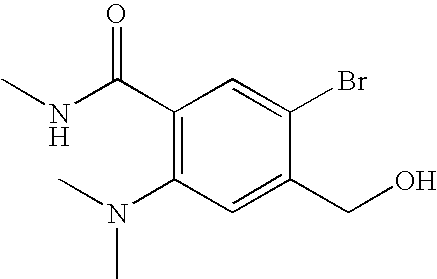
C1(C(NC)=O)=C(N(C)C)C=C(CO)C(Br)=C1
